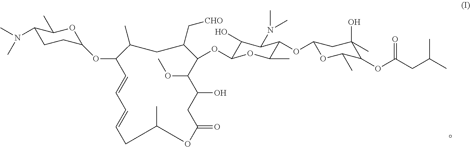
C1(N(C)C)CCC(OC2C=CC=CCC(C)OC(=O)CC(O)C(OC)C(OC3C(O)C(N(C)C)C(OC4OC(C)C(OC(CC(C)C)=O)C(O)(C)C4)C(C)O3)C(C[CHO])CC2C)OC1C
